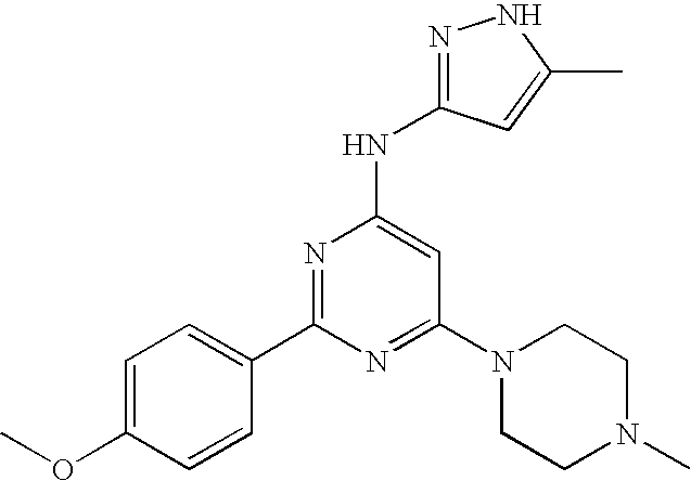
C1(OC)=CC=C(C2=NC(NC3=NNC(C)=C3)=CC(N3CCN(C)CC3)=N2)C=C1
